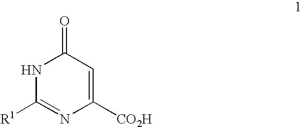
N1C([R1])=NC([CO2H])=CC1=O
